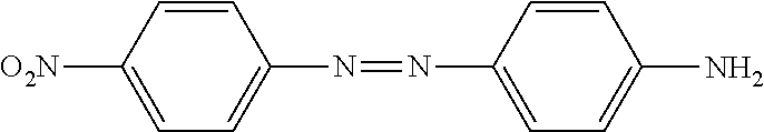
N(C1=CC=C(N)C=C1)=NC1=CC=C([O2N])C=C1
